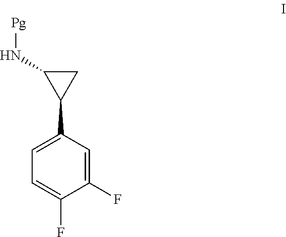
C1=C(C2CC2N[Pg])C=C(F)C(F)=C1
